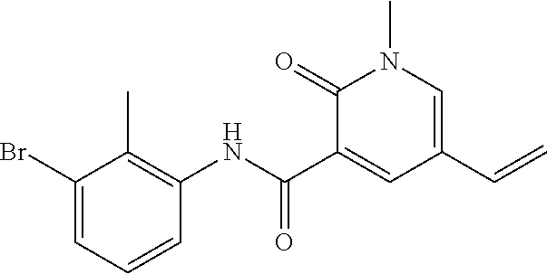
C1(Br)=CC=CC(NC(C2=CC(C=C)=CN(C)C2=O)=O)=C1C
